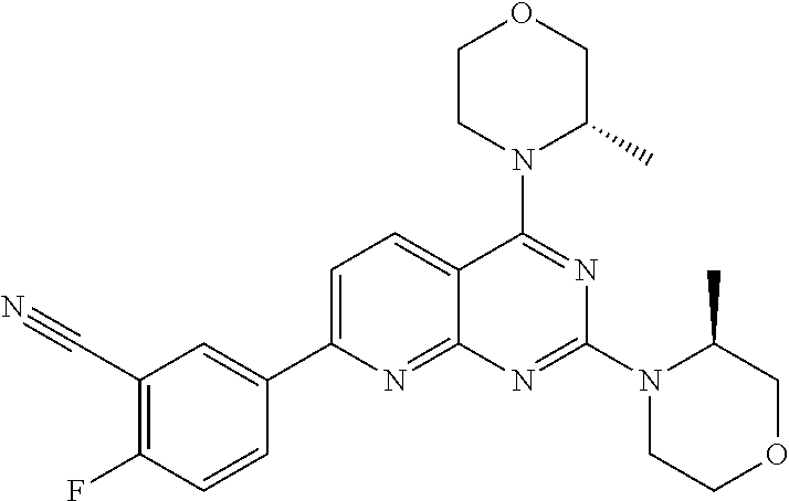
C1=C(C2=CC(C#N)=C(F)C=C2)N=C2C(=C1)C(N1C(C)COCC1)=NC(N1CCOCC1C)=N2
